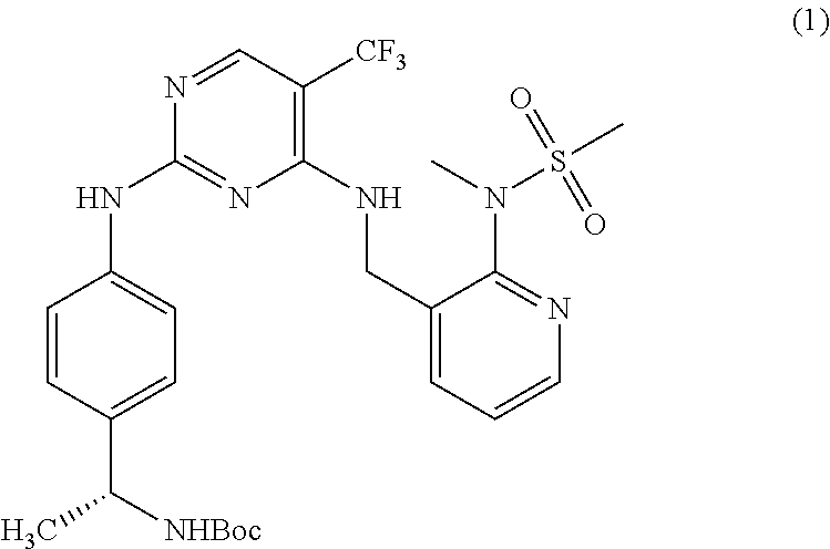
C1=CC(C(C)[NHBoc])=CC=C1NC1=NC(NCC2=CC=CN=C2N(C)S(=O)(C)=O)=C([CF3])C=N1
